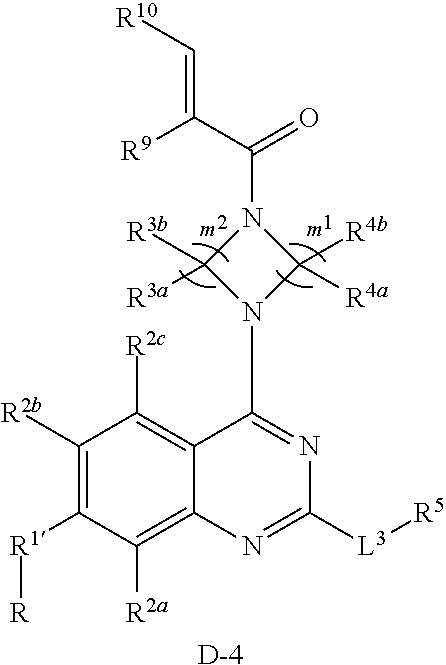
C1([R2b])=C([R1][R])C([R2a])=C2C(=C1[R2c])C(N1C([R4b])([R4a])N(C(C([R9])=C[R10])=O)C1([R3b])[R3a])=NC([L3][R5])=N2.[D]
